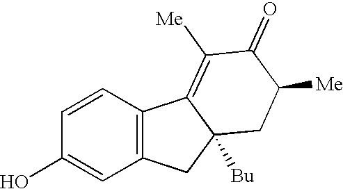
C1=CC(O)=CC2=C1C1=C([Me])C(=O)C([Me])CC1([Bu])C2
